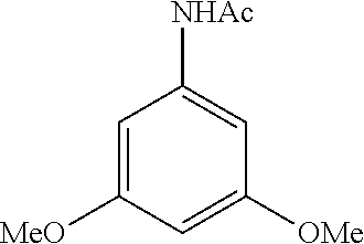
C1=C([MeO])C=C([OMe])C=C1[NHAc]
